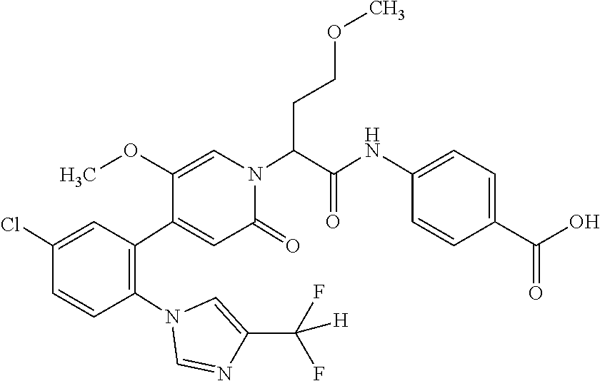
C1(Cl)=CC(C2=CC(=O)N(C(C(NC3=CC=C(C(O)=O)C=C3)=O)CCOC)C=C2OC)=C(N2C=NC(C(F)(F)[H])=C2)C=C1
